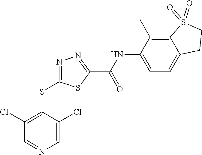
C1=C(Cl)C(SC2=NN=C(C(NC3=CC=C4C(=C3C)S(=O)(=O)CC4)=O)S2)=C(Cl)C=N1
